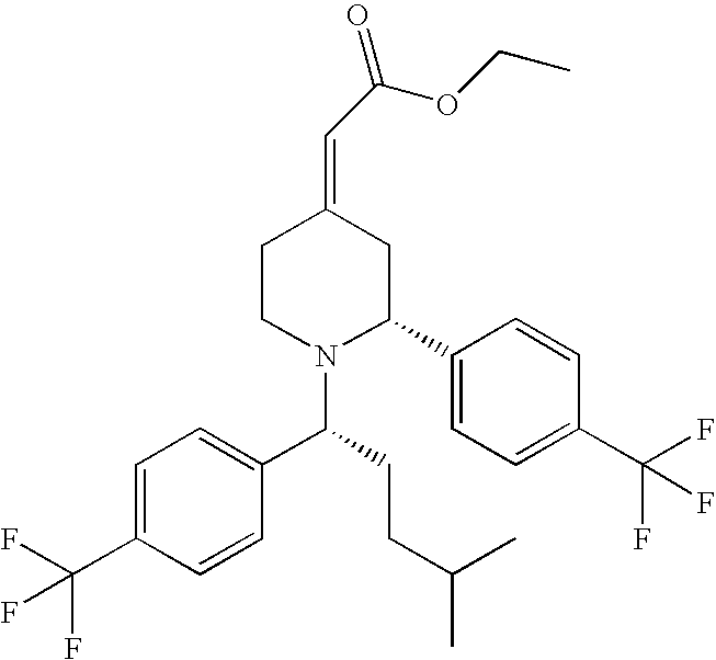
C1CN(C(CCC(C)C)C2=CC=C(C(F)(F)F)C=C2)C(C2=CC=C(C(F)(F)F)C=C2)CC1=CC(OCC)=O
